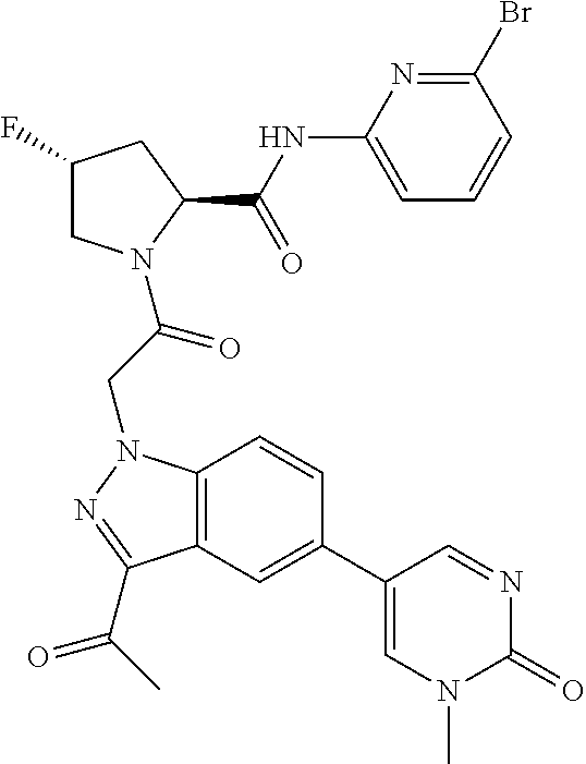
C1(F)CN(C(CN2C3=C(C(C(C)=O)=N2)C=C(C2=CN(C)C(=O)N=C2)C=C3)=O)C(C(NC2=CC=CC(Br)=N2)=O)C1
